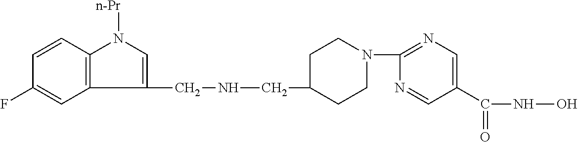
C1(F)=CC2=C(C=C1)N([n-Pr])C=C2CNCC1CCN(C2=NC=C(C(NO)=O)C=N2)CC1
